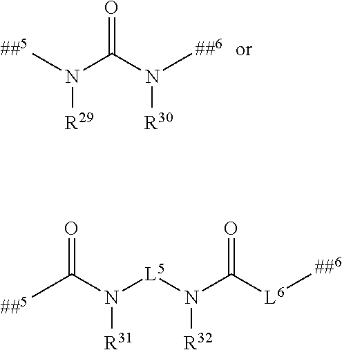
CN(C(N(C)[R30])=O)[R29].N([L5]N([R32])C([L6]C)=O)([R31])C(C)=O
